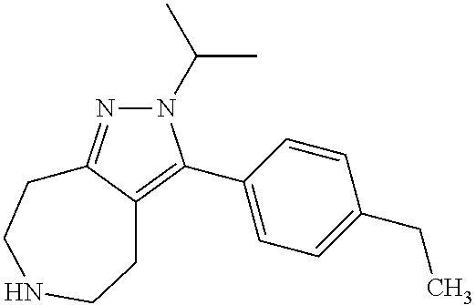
N1(C(C)C)N=C2C(=C1C1=CC=C(CC)C=C1)CCNCC2
